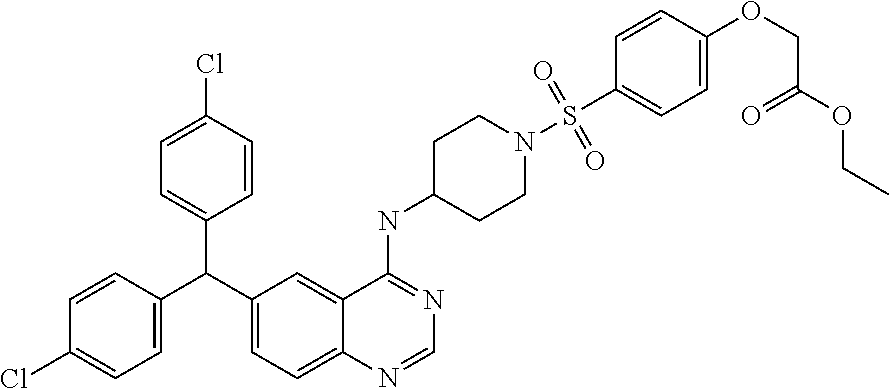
C1=C(Cl)C=CC(C(C2=CC=C(Cl)C=C2)C2=CC=C3C(=C2)C(NC2CCN(S(C4=CC=C(OCC(=O)OCC)C=C4)(=O)=O)CC2)=NC=N3)=C1
